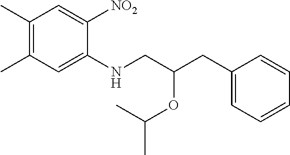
C1(C)=C(C)C=C(NCC(CC2=CC=CC=C2)OC(C)C)C([NO2])=C1
